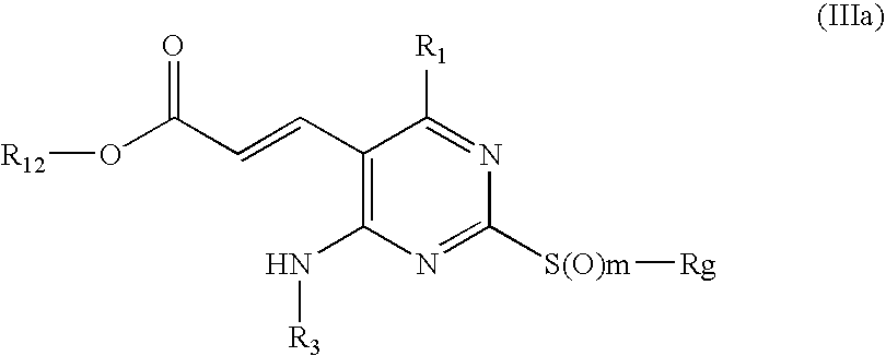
O(C(C=CC1=C(N[R3])N=C([S(O)m][Rg])N=C1[R1])=O)[R12]
